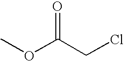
COC(CCl)=O
